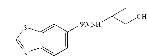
C12=CC([SO2NH]C(CO)(C)C)=CC=C1N=C(C)S2
